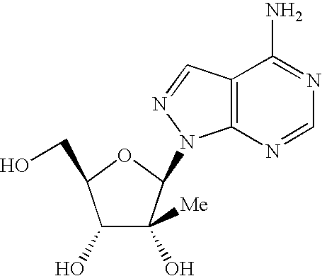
C1(O)C(O)([Me])C(N2C3=C(C(N)=NC=N3)C=N2)OC1CO
